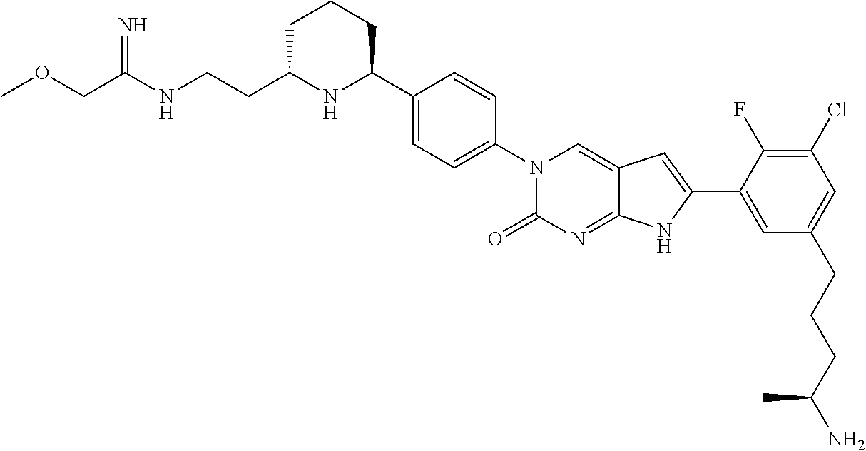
C1C(CCNC(COC)=N)NC(C2=CC=C(N3C(=O)N=C4C(=C3)C=C(C3=CC(CCCC(N)C)=CC(Cl)=C3F)N4)C=C2)CC1
